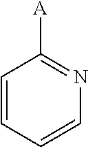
C1=CC=CN=C1[A]
